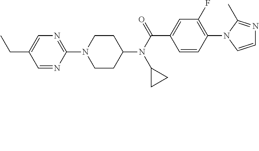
C(C1=CN=C(N2CCC(N(C(=O)C3=CC(F)=C(N4C=CN=C4C)C=C3)C3CC3)CC2)N=C1)C
